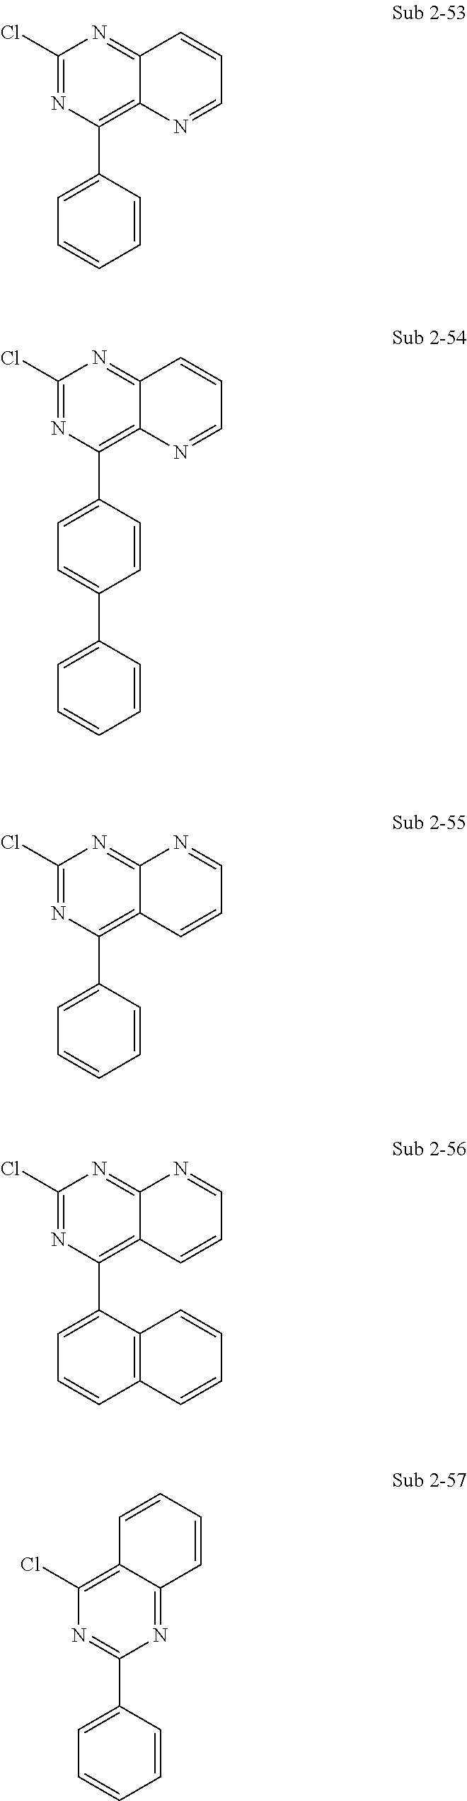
C1(Cl)=NC(C2=CC=CC=C2)=C2C(=N1)C=CC=N2.C1(Cl)=NC(C2=CC=C(C3=CC=CC=C3)C=C2)=C2C(=N1)C=CC=N2.C1(Cl)=NC(C2=CC=CC=C2)=C2C(=N1)N=CC=C2.C1(Cl)=NC(C2=CC=CC3=C2C=CC=C3)=C2C(=N1)N=CC=C2.C1(Cl)=C2C(=NC(C3=CC=CC=C3)=N1)C=CC=C2
